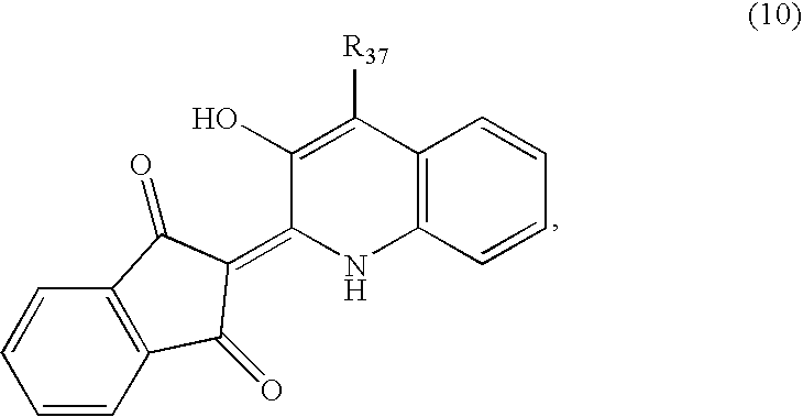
C1=CC2=C(C=C1)C(=O)C(=C1NC3=C(C([R37])=C1O)C=CC=C3)C2=O
